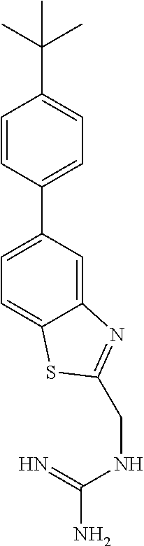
C1=CC(C2=CC=C3C(=C2)N=C(CNC(=N)N)S3)=CC=C1C(C)(C)C
